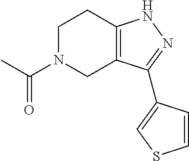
C1N(C(C)=O)CC2=C(C1)NN=C2C1=CSC=C1
